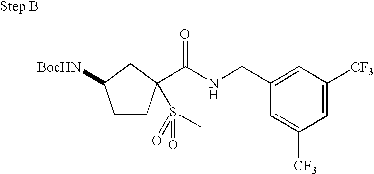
C1CC(C(NCC2=CC([CF3])=CC([CF3])=C2)=O)(S(=O)(=O)C)CC1[BocHN]
